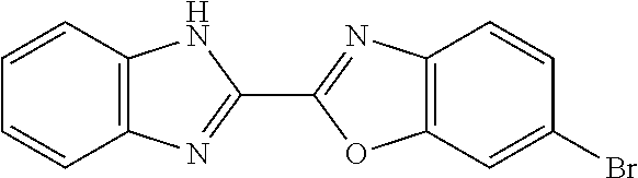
C12=C(C=CC=C1)NC(C1=NC3=C(O1)C=C(Br)C=C3)=N2
